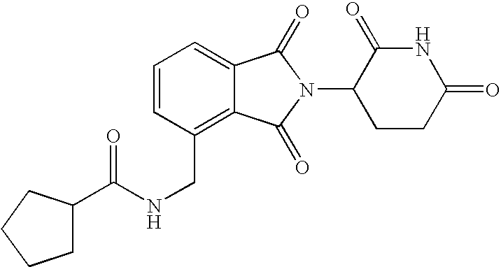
C1=CC=C2C(=C1CNC(C1CCCC1)=O)C(=O)N(C1CCC(=O)NC1=O)C2=O
